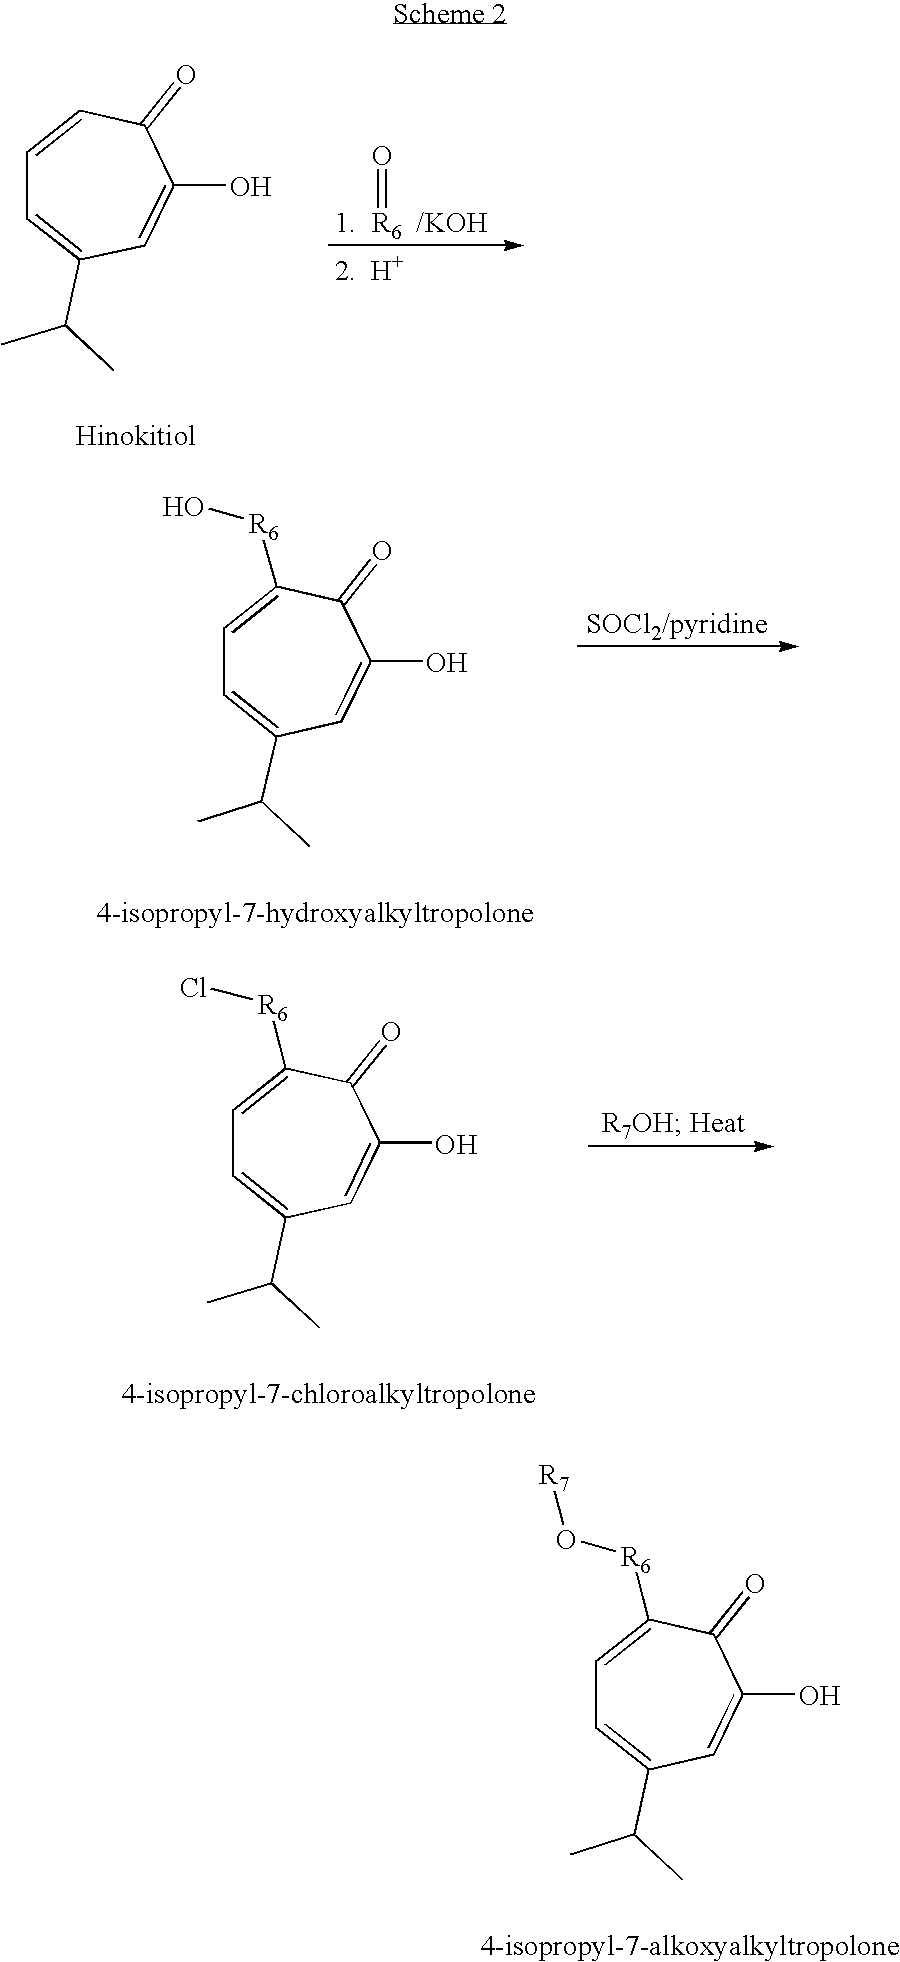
O=[R6].[/KOH].C1=CC(=O)C(O)=CC(C(C)C)=C1.C1=C([R6]O)C(=O)C(O)=CC(C(C)C)=C1.C1=C([R6]Cl)C(=O)C(O)=CC(C(C)C)=C1.C1=C([R6]O[R7])C(=O)C(O)=CC(C(C)C)=C1
